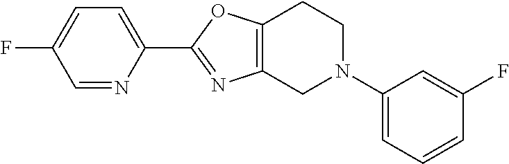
C1=NC(C2=NC3=C(O2)CCN(C2=CC=CC(F)=C2)C3)=CC=C1F
